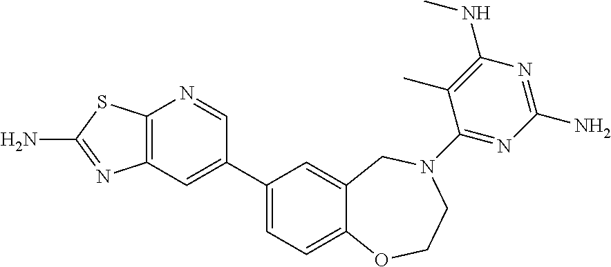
C12=C(C=C(C3=CC=C4C(=C3)CN(C3=NC(N)=NC(NC)=C3C)CCO4)C=N1)N=C(N)S2
